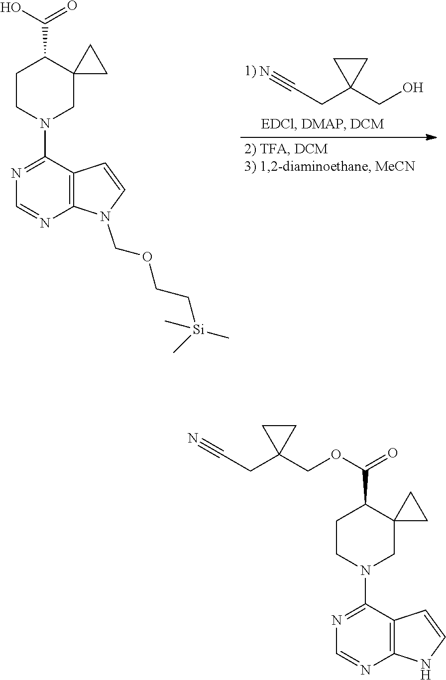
C1CN(C2=NC=NC3=C2C=CN3)CC2(C1C(OCC1(CC#N)CC1)=O)CC2.C1CN(C2=NC=NC3=C2C=CN3COCC[Si](C)(C)C)CC2(C1C(O)=O)CC2.C(CC1(CO)CC1)#N
